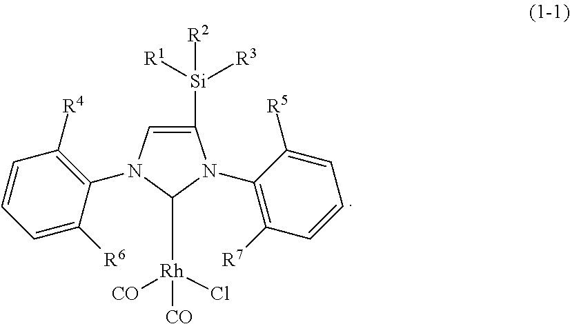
C1([Si]([R2])([R1])[R3])=CN(C2=C([R4])C=CC=C2[R6])C([Rh]([CO])(Cl)[CO])N1C1=C([R7])C=CC=C1[R5]
